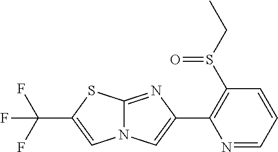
N1=CC=CC(S(CC)=O)=C1C1=CN2C(=N1)SC(C(F)(F)F)=C2
